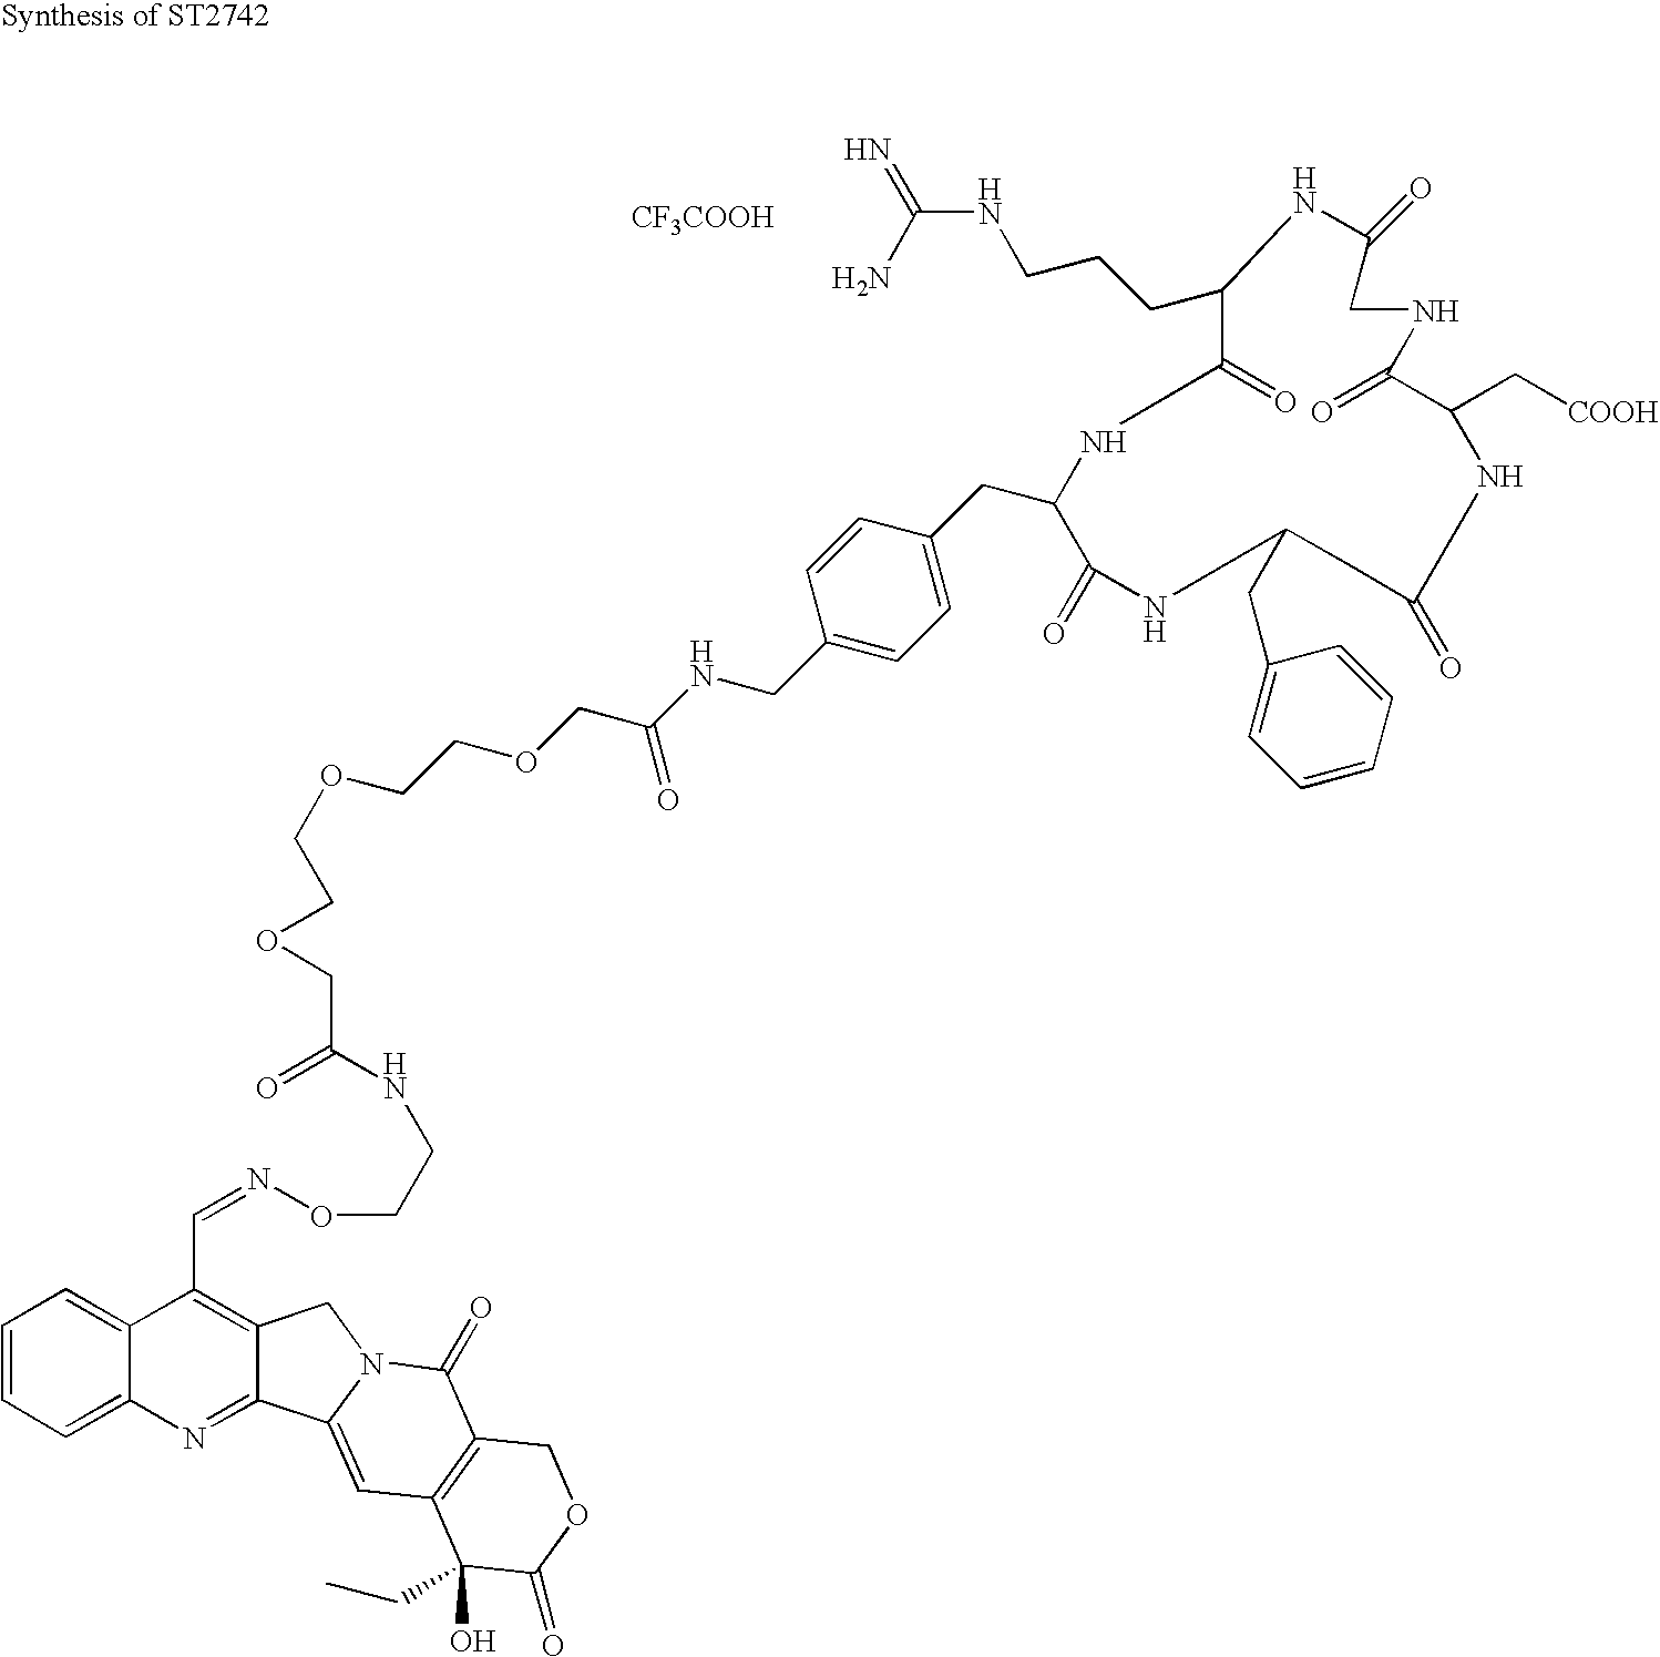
C1=CC=C2C(=C1)C(C=NOCCNC(=O)COCCOCCOCC(NCC1=CC=C(CC3C(=O)NC(CC4=CC=CC=C4)CC(=O)NC(C[COOH])C(=O)NCC(=O)NC(CCCNC(=N)N)C(=O)N3)C=C1)=O)=C1C(=N2)C2=CC3=C(C(=O)N2C1)COC(=O)C3(O)CC.[CF3COOH]
